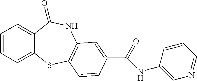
C1=CC=C2C(=C1)C(=O)NC1=C(S2)C=CC(C(=O)NC2=CN=CC=C2)=C1
